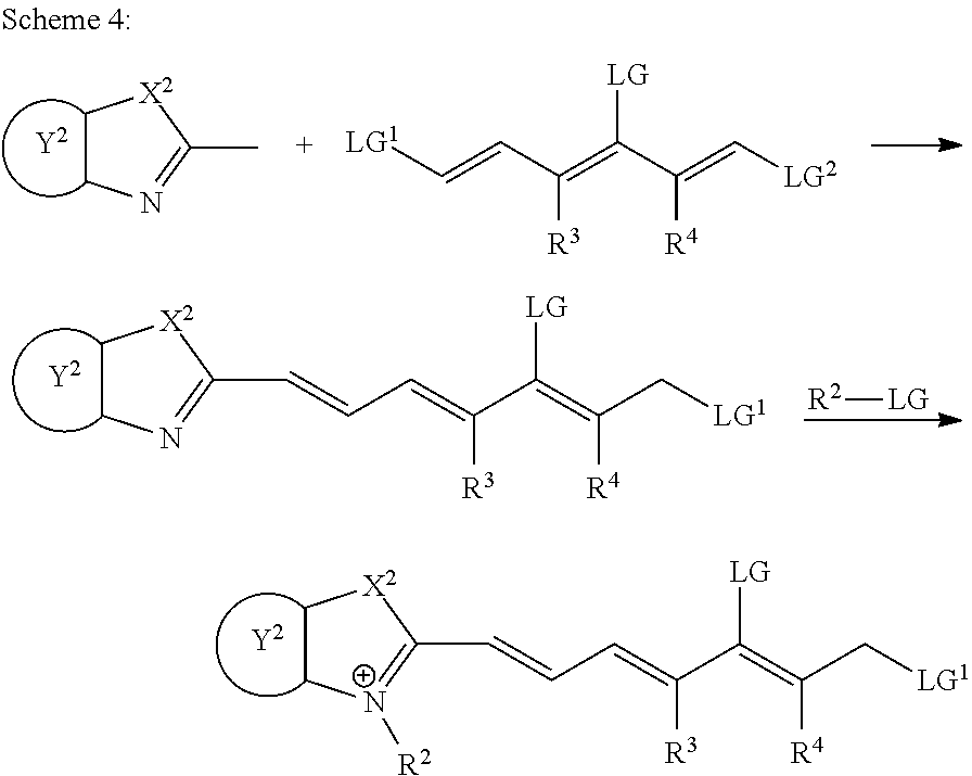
C(C=C(C(=C(C[LG1])[R4])[LG])[R3])=CC1=[N+]([R2])CC[X2]1.C1CN=C(C)[X2]1.[LG1]C=CC(=C(C(=C[LG2])[R4])[LG])[R3].C(C=C(C(=C(C[LG1])[R4])[LG])[R3])=CC1=NCC[X2]1.[R2][LG]
